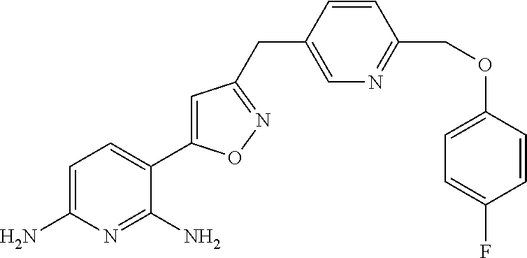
C1=C(N)N=C(N)C(C2=CC(CC3=CN=C(COC4=CC=C(F)C=C4)C=C3)=NO2)=C1
